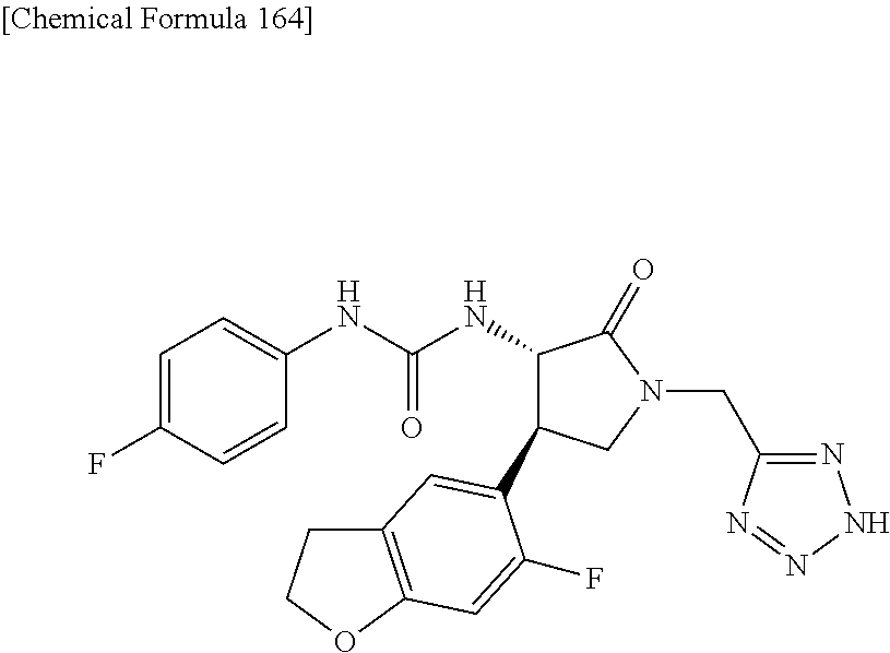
C1=C(F)C=CC(NC(NC2C(C3=CC4=C(OCC4)C=C3F)CN(CC3=NNN=N3)C2=O)=O)=C1
